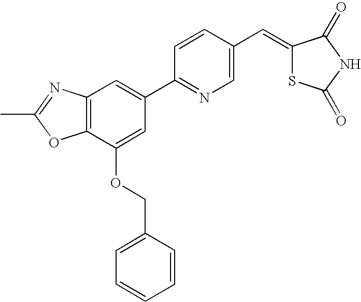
C1(C)=NC2=C(O1)C(OCC1=CC=CC=C1)=CC(C1=NC=C(C=C3SC(=O)NC3=O)C=C1)=C2
